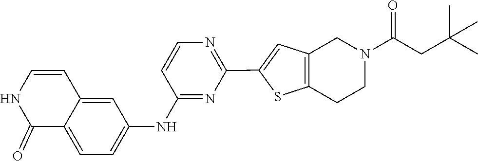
N1=C(NC2=CC=C3C(=O)NC=CC3=C2)C=CN=C1C1=CC2=C(S1)CCN(C(CC(C)(C)C)=O)C2
